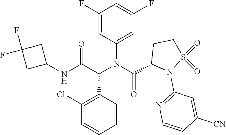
C1=C(F)C=C(F)C=C1N(C(=O)C1CCS(=O)(=O)N1C1=NC=CC([CN])=C1)C(C1=C(Cl)C=CC=C1)C(=O)NC1CC(F)(F)C1
